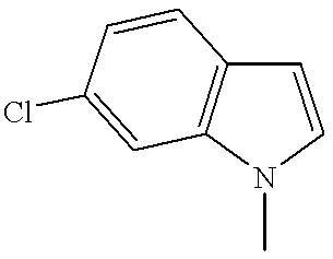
C1=CN(C)C2=C1C=CC(Cl)=C2
